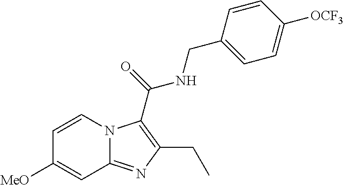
C1=CN2C(=NC(CC)=C2C(=O)NCC2=CC=C([OCF3])C=C2)C=C1[MeO]
